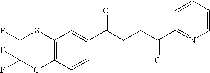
C12=C(C=CC(C(CCC(C3=NC=CC=C3)=O)=O)=C1)OC(F)(F)C(F)(F)S2
